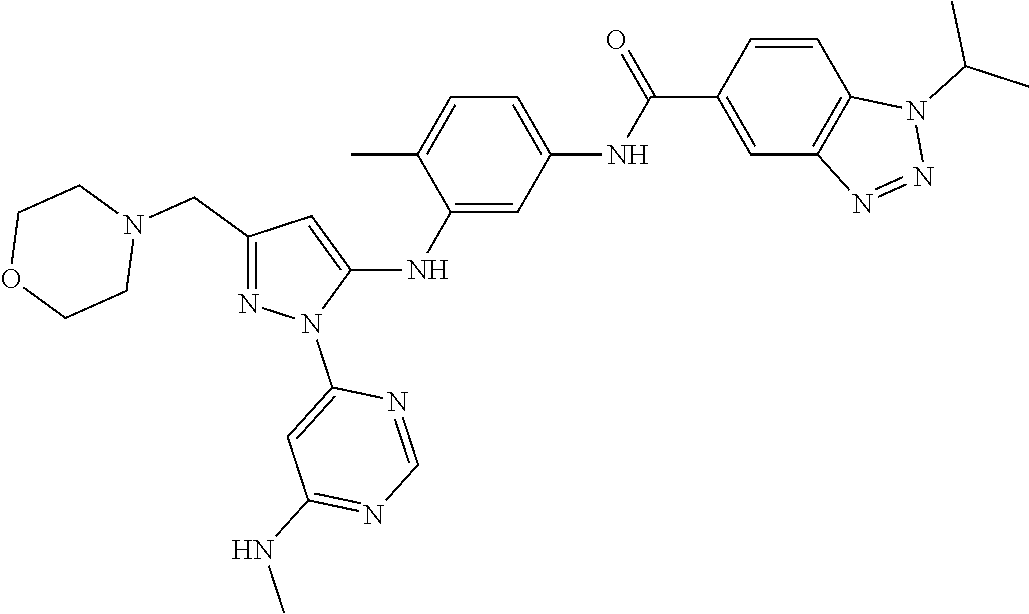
C1(CN2CCOCC2)=NN(C2=CC(NC)=NC=N2)C(NC2=CC(NC(C3=CC4=C(C=C3)N(C(C)C)N=N4)=O)=CC=C2C)=C1
